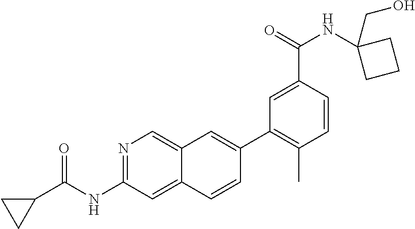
N1=C(NC(C2CC2)=O)C=C2C(=C1)C=C(C1=C(C)C=CC(C(=O)NC3(CO)CCC3)=C1)C=C2
